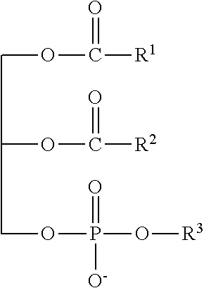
COC([R1])=O.COC([R2])=O.COP(O[R3])(=O)[O-]
